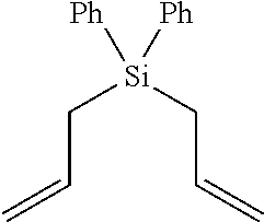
C(C=C)[Si](CC=C)([Ph])[Ph]
